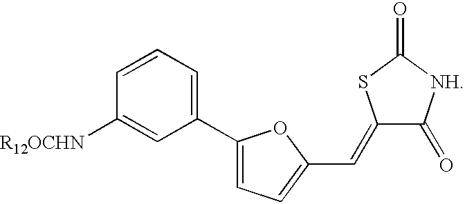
C1=CC=C(C2=CC=C(C=C3C(=O)[NH]C(=O)S3)O2)C=C1[R12OCHN]
